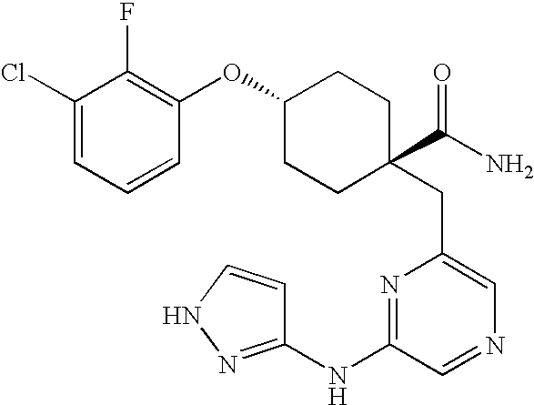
C(C1=CN=CC(NC2=NNC=C2)=N1)C1(C(N)=O)CCC(OC2=C(F)C(Cl)=CC=C2)CC1
